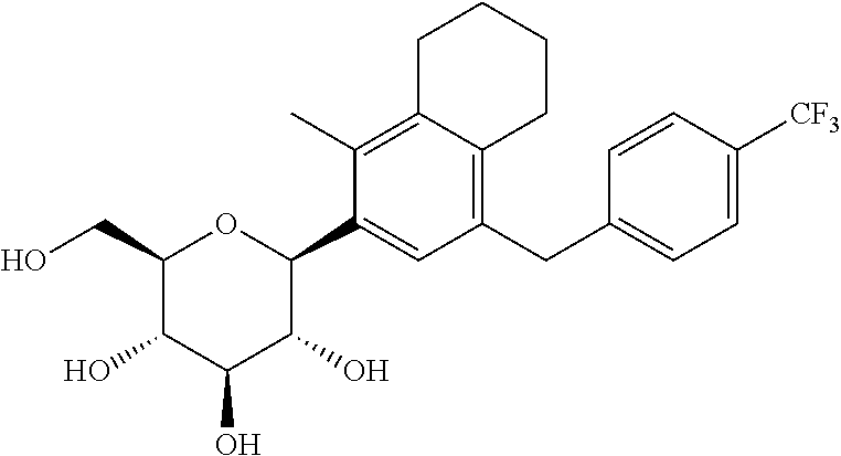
OCC1C(O)C(O)C(O)C(C2=CC(CC3=CC=C([CF3])C=C3)=C3C(=C2C)CCCC3)O1
